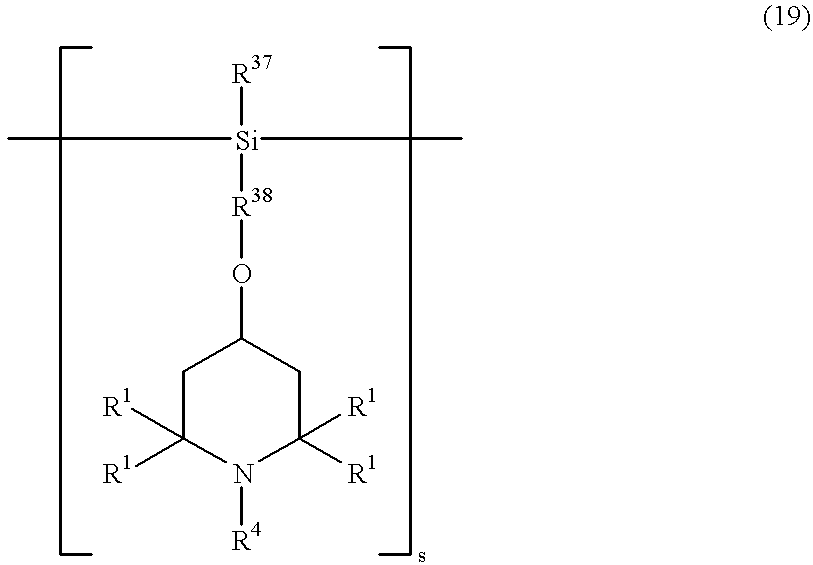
C1C([R1])([R1])N([R4])C([R1])([R1])CC1O[R38][Si]([R37])(C)C
